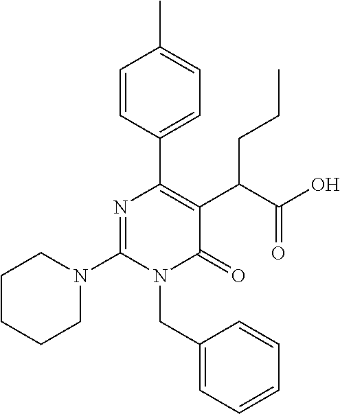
N1(C2=NC(C3=CC=C(C)C=C3)=C(C(C(O)=O)CCC)C(=O)N2CC2=CC=CC=C2)CCCCC1
